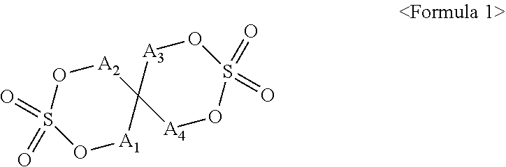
S1(=O)(=O)O[A1]C2([A2]O1)[A4]OS(=O)(=O)O[A3]2
